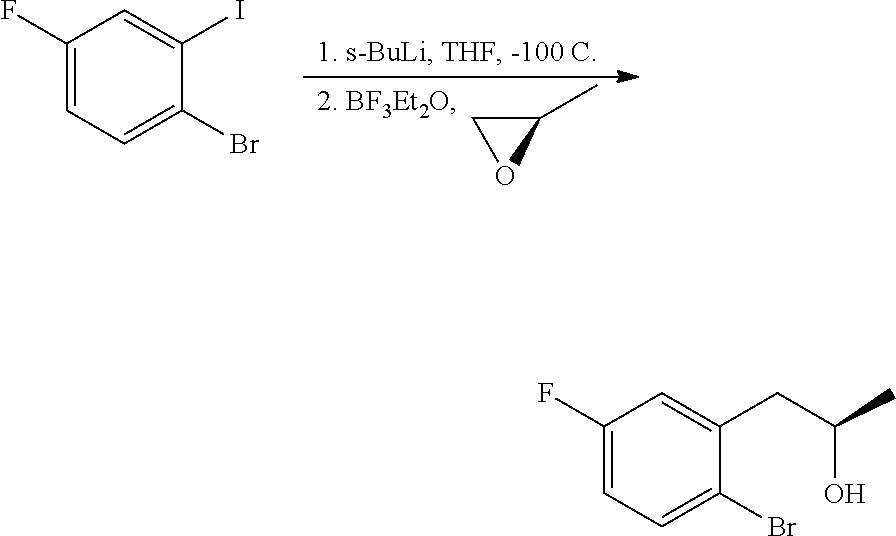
C1(C)CO1.C1(F)=CC=C(Br)C(I)=C1.C1(F)=CC=C(Br)C(CC(C)O)=C1
